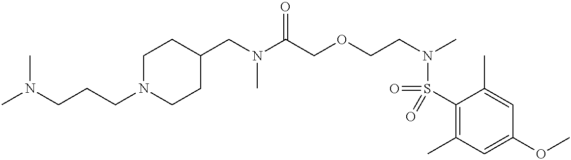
C1N(CCCN(C)C)CCC(CN(C(COCCN(C)S(=O)(C2=C(C)C=C(OC)C=C2C)=O)=O)C)C1
